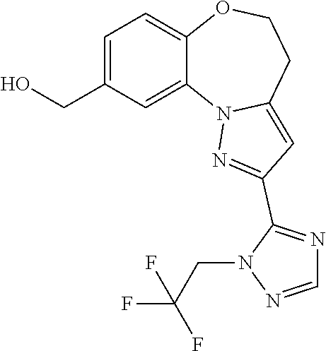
C1=C(CO)C=C2C(=C1)OCCC1=CC(C3=NC=NN3CC(F)(F)F)=NN21
